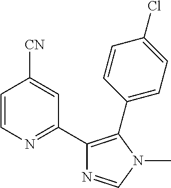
C1=CN=C(C2=C(C3=CC=C(Cl)C=C3)N(C)C=N2)C=C1[CN]
